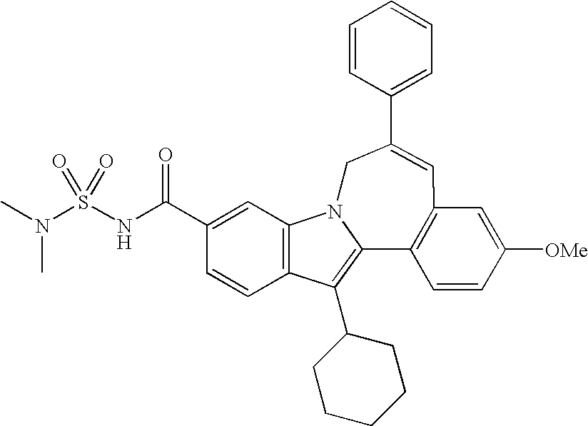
C1=CC(C2=CC3=C(C4=C(C5CCCCC5)C5=C(C=C(C(NS(N(C)C)(=O)=O)=O)C=C5)N4C2)C=CC([OMe])=C3)=CC=C1
